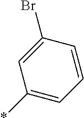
*C1=CC=CC(Br)=C1
